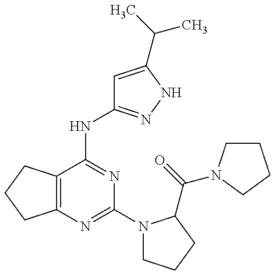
C12=C(CCC1)C(NC1=NNC(C(C)C)=C1)=NC(N1CCCC1C(=O)N1CCCC1)=N2
